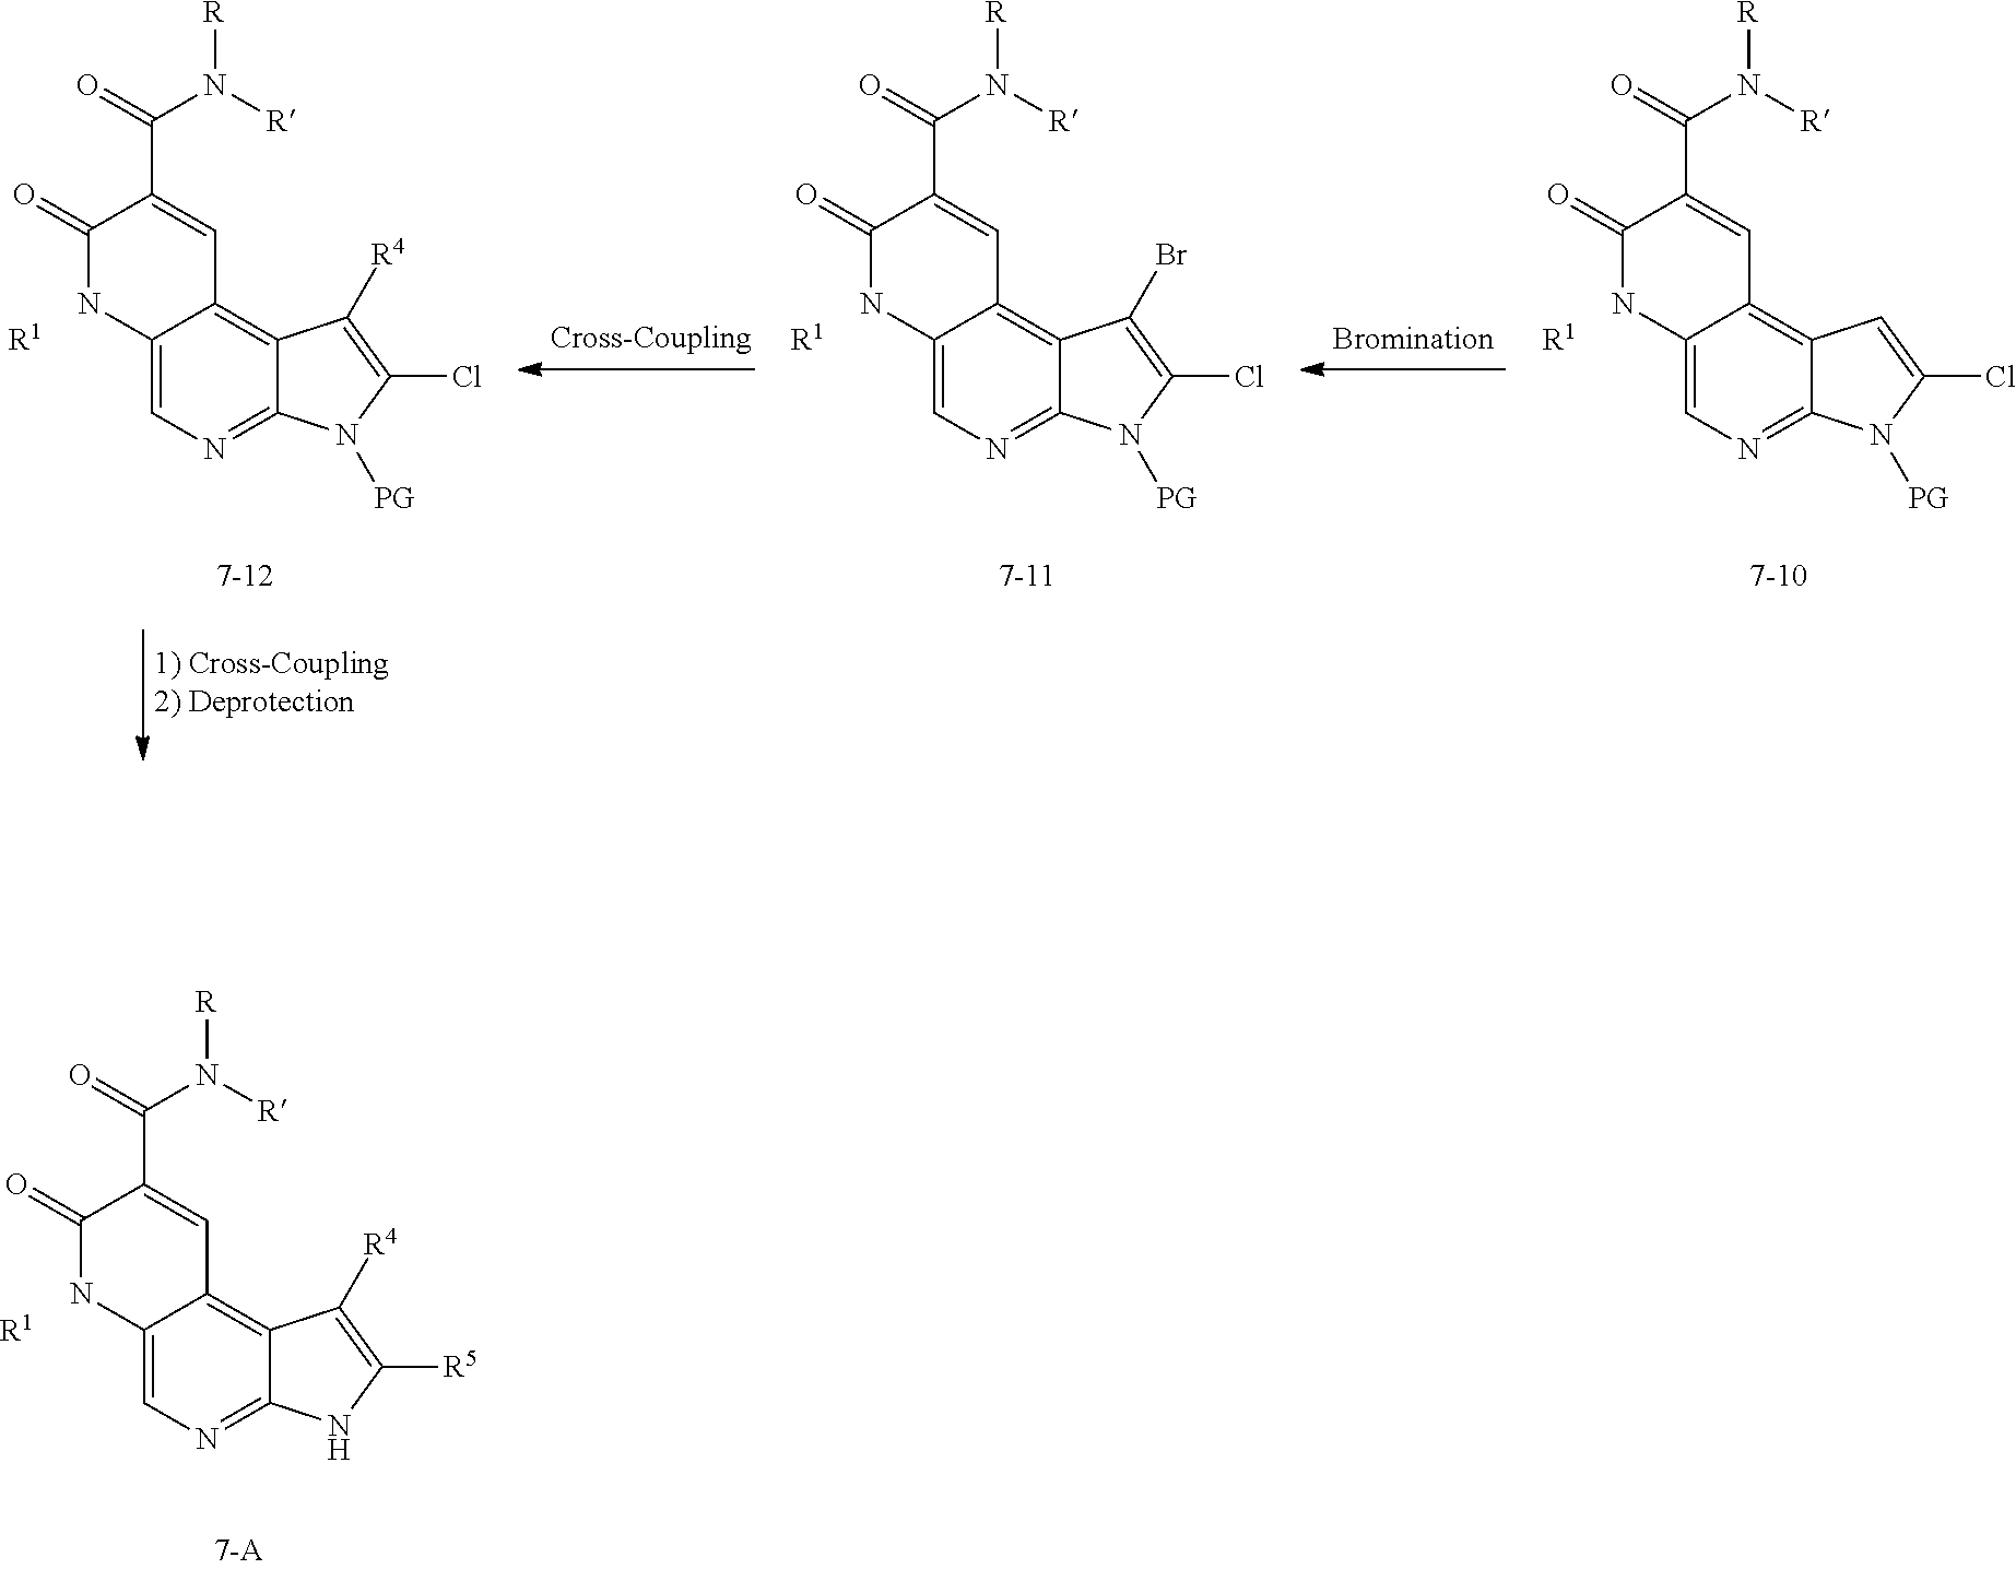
C12=NC=C3C(=C1C(Br)=C(Cl)N2[PG])C=C(C(=O)N([R])[R])C(=O)N3.[R1].C12=NC=C3C(=C1C([R4])=C(Cl)N2[PG])C=C(C(=O)N([R])[R])C(=O)N3.[R1].C12=NC=C3C(=C1C=C(Cl)N2[PG])C=C(C(=O)N([R])[R])C(=O)N3.[R1].C12=NC=C3C(=C1C([R4])=C([R5])N2)C=C(C(=O)N([R])[R])C(=O)N3.[R1]
